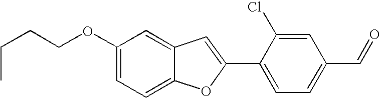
C1(C2=CC3=CC(OCCCC)=CC=C3O2)=CC=C(C=O)C=C1Cl
